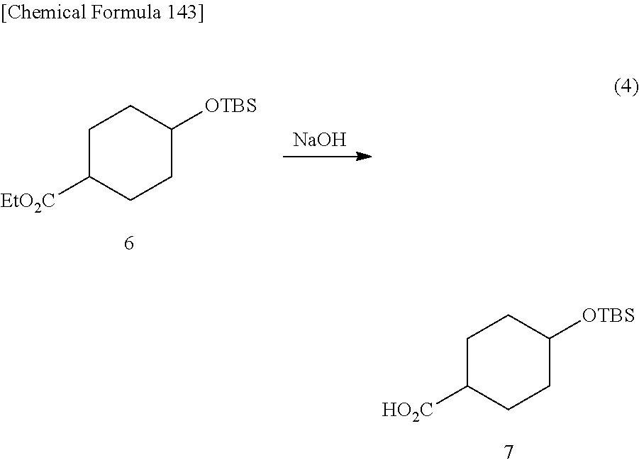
C1C([HO2C])CCC([OTBS])C1.[NaOH].C1C([EtO2C])CCC([OTBS])C1
